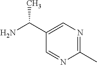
C1(C(N)C)=CN=C(C)N=C1
